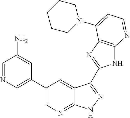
C1=NC=C(C2=CN=C3C(=C2)C(C2=NC4=C(N2)N=CC=C4N2CCCCC2)=NN3)C=C1N
